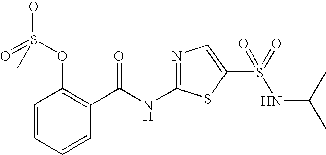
C1=CC=CC(C(NC2=NC=C(S(=O)(NC(C)C)=O)S2)=O)=C1OS(=O)(=O)C
